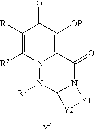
C1([R1])=C([R2])N2C(=C([OP1])C1=O)C(=O)N1C(N2[R7])[Y2][Y1]1
